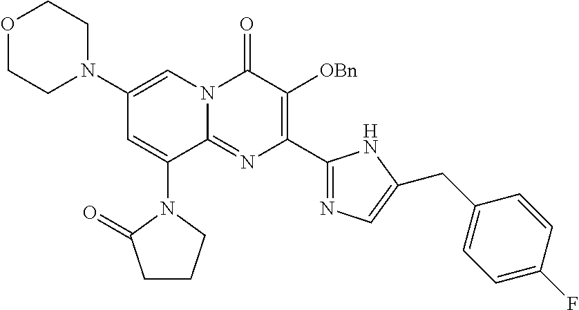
C1(N2CCOCC2)=CN2C(=NC(C3=NC=C(CC4=CC=C(F)C=C4)N3)=C([OBn])C2=O)C(N2C(=O)CCC2)=C1
